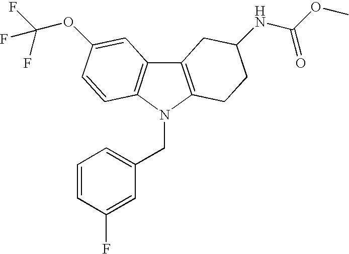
C12=C(N(CC3=CC=CC(F)=C3)C3=C1C=C(OC(F)(F)F)C=C3)CCC(NC(OC)=O)C2
